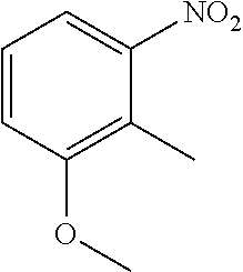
[NO2]C1=CC=CC(OC)=C1C
